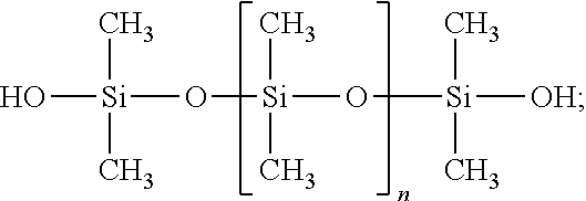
[Si](O)(C)(C)O[Si](C)(C)O[Si](C)(C)[OH]
